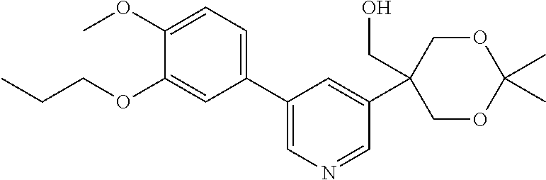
CCCOC1=CC(C2=CN=CC(C3(CO)COC(C)(C)OC3)=C2)=CC=C1OC
